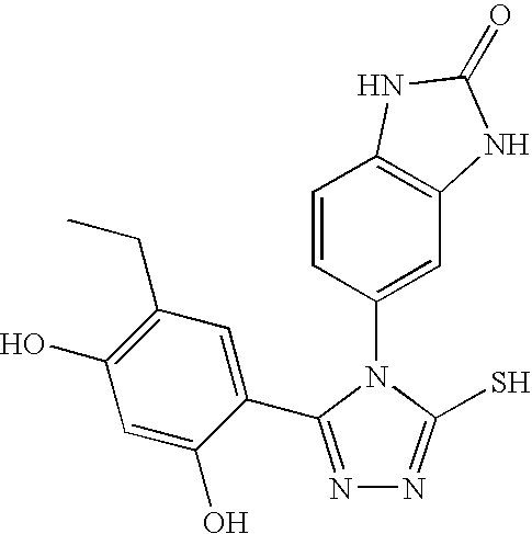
C1=CC(N2C(S)=NN=C2C2=CC(CC)=C(O)C=C2O)=CC2=C1NC(=O)N2
